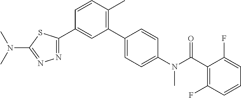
N1=C(C2=CC(C3=CC=C(N(C(C4=C(F)C=CC=C4F)=O)C)C=C3)=C(C)C=C2)SC(N(C)C)=N1
